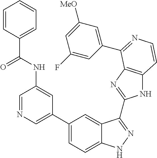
C1=C(C2=CC=C3C(=C2)C(C2=NC4=C(N2)C=CN=C4C2=CC([MeO])=CC(F)=C2)=NN3)C=C(NC(=O)C2=CC=CC=C2)C=N1
